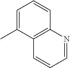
C1=NC2=C(C=C1)C(C)=CC=C2
